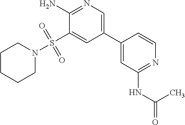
C1CCCN(S(C2=CC(C3=CC(NC(=O)C)=NC=C3)=CN=C2N)(=O)=O)C1
